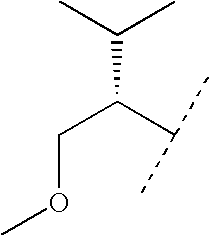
C(OC)C(C(C)C)C(C)C
